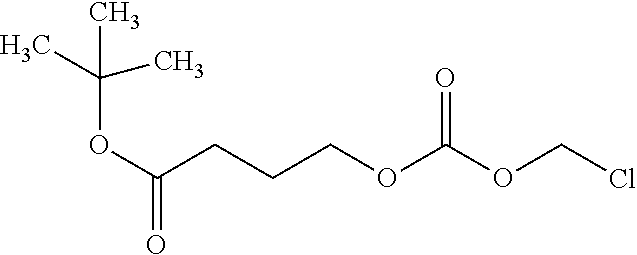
C(C)(C)(OC(=O)CCCOC(=O)OCCl)C
